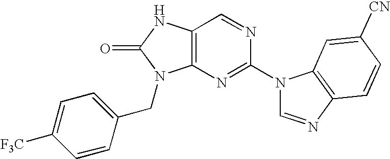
C1=C(CN2C3=C(NC2=O)C=NC(N2C=NC4=C2C=C([CN])C=C4)=N3)C=CC([F3C])=C1
